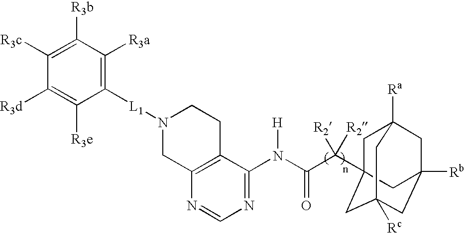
C1([L1]N2CC3=C(CC2)C(N(C(C([R2])([R2])C24CC5([Ra])CC([Rb])(CC([Rc])(C2)C5)C4)=O)[H])=NC=N3)=C([R3a])C([R3b])=C([R3c])C([R3d])=C1[R3e]
